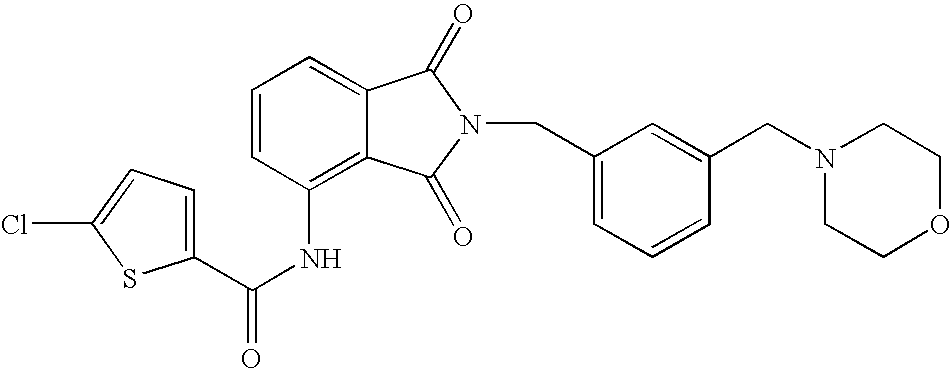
C1=C2C(=C(NC(=O)C3=CC=C(Cl)S3)C=C1)C(=O)N(CC1=CC=CC(CN3CCOCC3)=C1)C2=O
